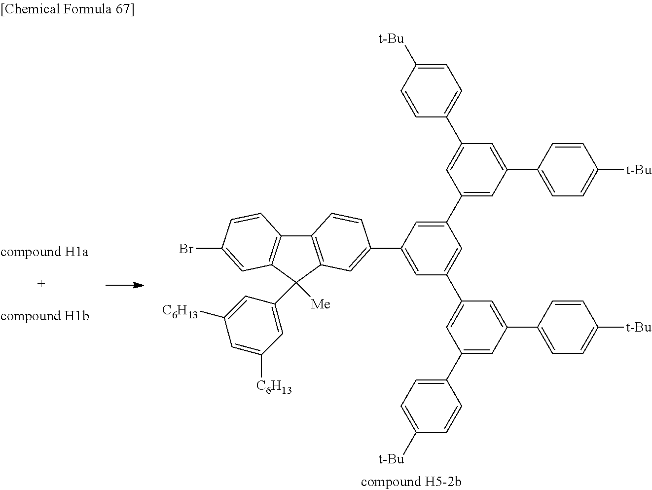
C12=C(C=C(C3=CC(C4=CC(C5=CC=C([t-Bu])C=C5)=CC(C5=CC=C([t-Bu])C=C5)=C4)=CC(C4=CC(C5=CC=C([t-Bu])C=C5)=CC(C5=CC=C([t-Bu])C=C5)=C4)=C3)C=C1)C(C1=CC([C6H13])=CC([C6H13])=C1)([Me])C1=C2C=CC(Br)=C1
